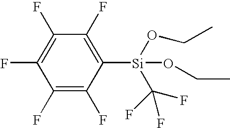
C1(F)=C(F)C([Si](C(F)(F)F)(OCC)OCC)=C(F)C(F)=C1F
